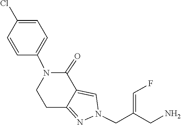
C1CC2=NN(CC(=CF)CN)C=C2C(=O)N1C1=CC=C(Cl)C=C1
